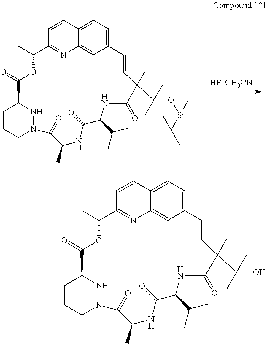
C1CCN2NC1C(=O)OC(C)C1=NC3=CC(=CC=C3C=C1)C=CC(C)(C(O[Si](C)(C(C)(C)C)C)(C)C)C(=O)NC(C(C)C)C(=O)NC(C)C2=O.C1CCN2NC1C(=O)OC(C)C1=NC3=CC(=CC=C3C=C1)C=CC(C)(C(O)(C)C)C(=O)NC(C(C)C)C(=O)NC(C)C2=O
